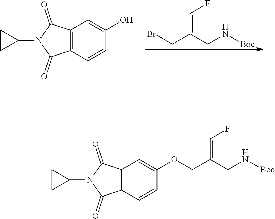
C12=C(C=CC(OCC(=CF)CN[Boc])=C1)C(=O)N(C1CC1)C2=O.C(=C(CN[Boc])CBr)F.C12=C(C=CC(O)=C1)C(=O)N(C1CC1)C2=O
